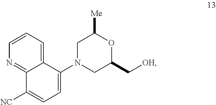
C1=CN=C2C(=C1)C(N1CC(C[OH])OC([Me])C1)=CC=C2[NC]
